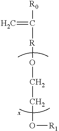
[R0]C(=C)[R]OCCO[R1]
